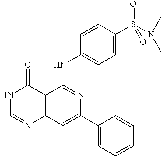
C12=C(C=C(C3=CC=CC=C3)N=C1NC1=CC=C(S(N(C)C)(=O)=O)C=C1)N=CNC2=O
